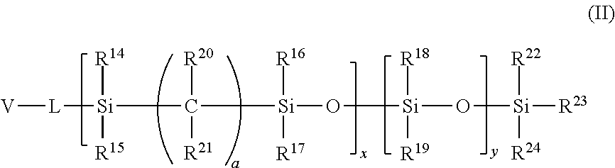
[V][L][Si]([R15])([R14])C([Si](O[Si](O[Si]([R23])([R24])[R22])([R19])[R18])([R17])[R16])([R20])[R21]
